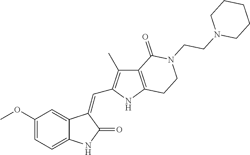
C1(OC)=CC=C2C(=C1)C(=CC1=C(C)C3=C(N1)CCN(CCN1CCCCC1)C3=O)C(=O)N2
